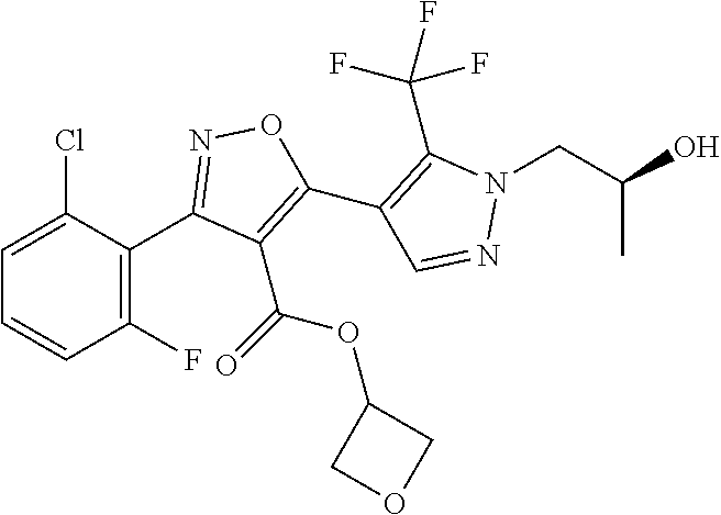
C1(C2=NOC(C3=C(C(F)(F)F)N(CC(O)C)N=C3)=C2C(=O)OC2COC2)=C(F)C=CC=C1Cl
